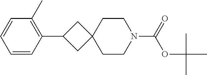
C1=CC(C2CC3(C2)CCN(C(=O)OC(C)(C)C)CC3)=C(C)C=C1
